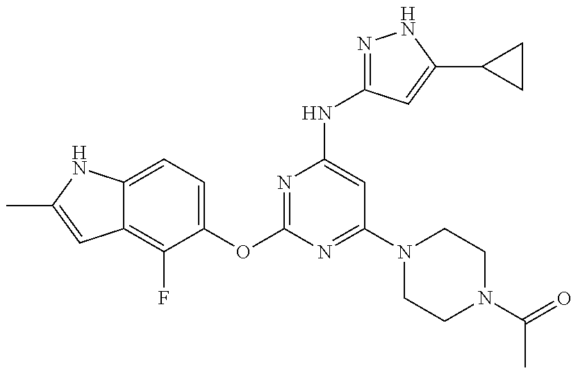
C12=C(F)C(OC3=NC(NC4=NNC(C5CC5)=C4)=CC(N4CCN(C(=O)C)CC4)=N3)=CC=C1NC(C)=C2
